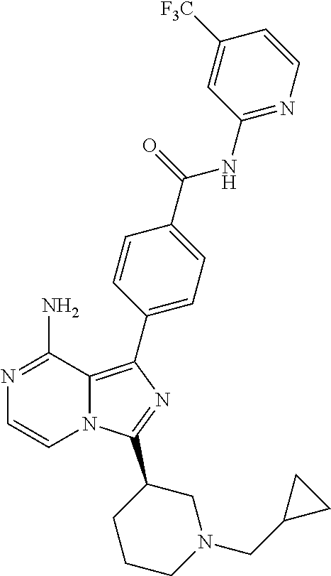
N1=C(N)C2=C(C3=CC=C(C(=O)NC4=NC=CC([F3C])=C4)C=C3)N=C(C3CCCN(CC4CC4)C3)N2C=C1
